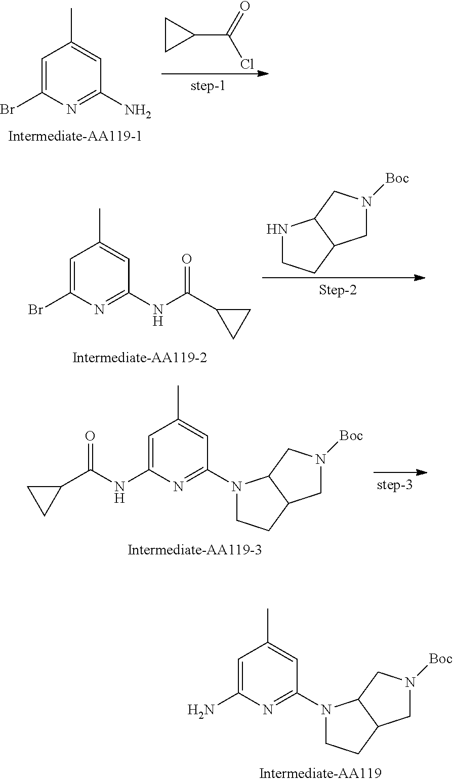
C1=C(Br)N=C(N)C=C1C.C1(C(Cl)=O)CC1.C1=C(Br)N=C(NC(=O)C2CC2)C=C1C.N1CCC2C1CN([Boc])C2.C1=C(NC(=O)C2CC2)N=C(N2CCC3C2CN([Boc])C3)C=C1C.C1=C(N)N=C(N2CCC3C2CN([Boc])C3)C=C1C
